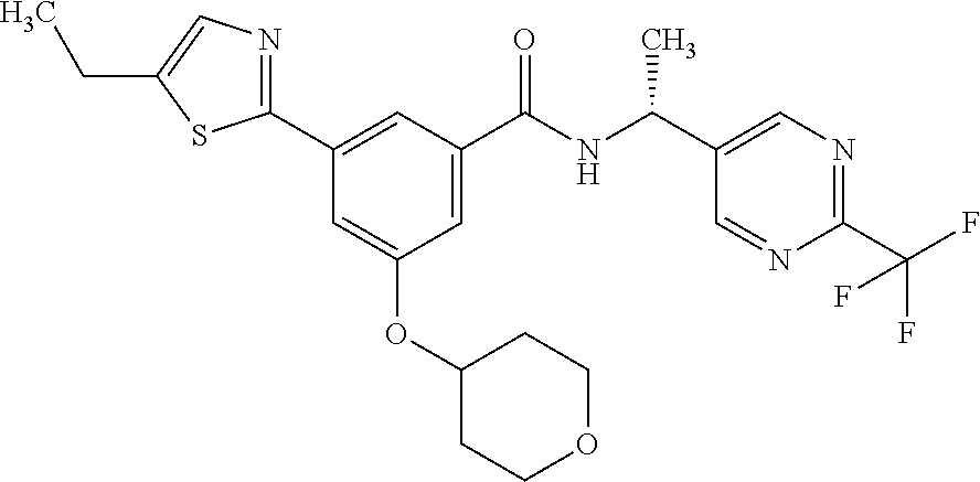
C1(C(F)(F)F)=NC=C(C(NC(C2=CC(OC3CCOCC3)=CC(C3=NC=C(CC)S3)=C2)=O)C)C=N1
